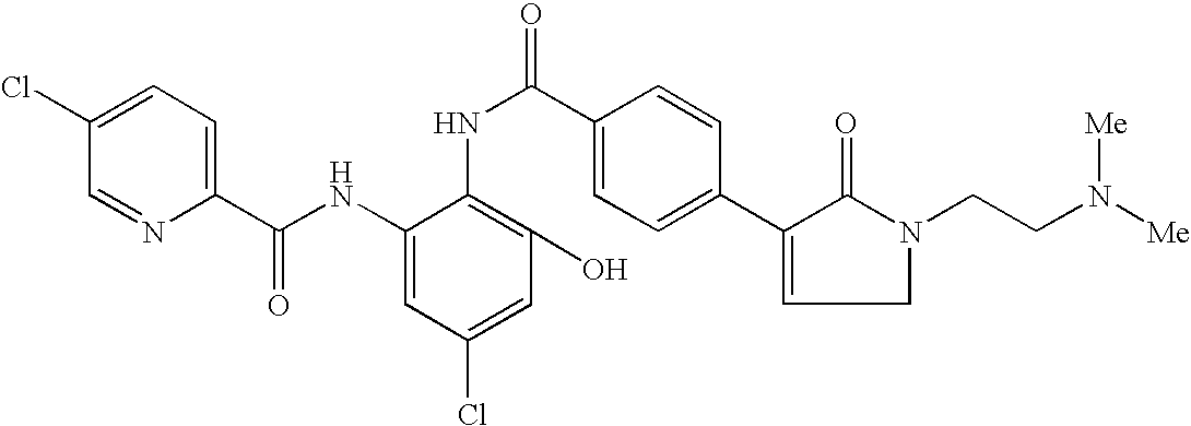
C1(Cl)=CC=C(C(NC2=CC(Cl)=CC(O)=C2NC(=O)C2=CC=C(C3=CCN(CCN([Me])[Me])C3=O)C=C2)=O)N=C1
